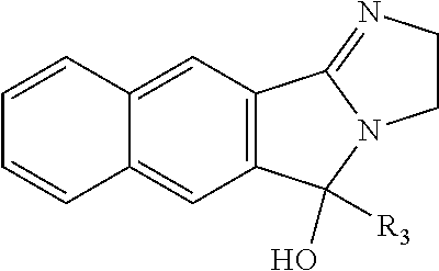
C12=C(C=C3C(=C1)C=CC=C3)C1=NCCN1C2([R3])O
